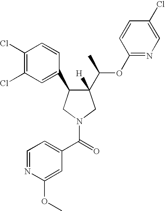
C1(Cl)=C(Cl)C=C(C2C(C(C)OC3=NC=C(Cl)C=C3)([H])CN(C(=O)C3=CC=NC(OC)=C3)C2)C=C1
